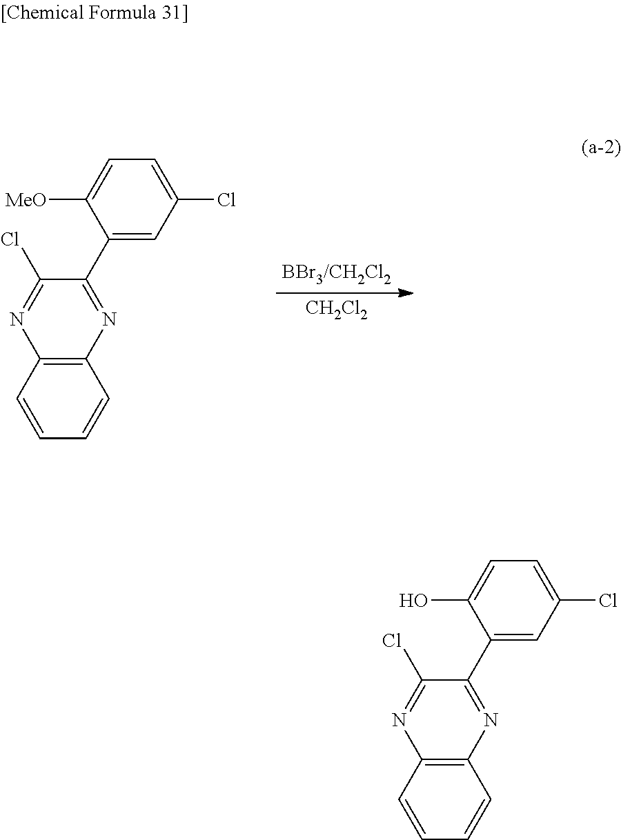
C12=C(C=CC=C1)N=C(Cl)C(C1=CC(Cl)=CC=C1[MeO])=N2.[CH2Cl2].C12=C(C=CC=C1)N=C(Cl)C(C1=CC(Cl)=CC=C1O)=N2
